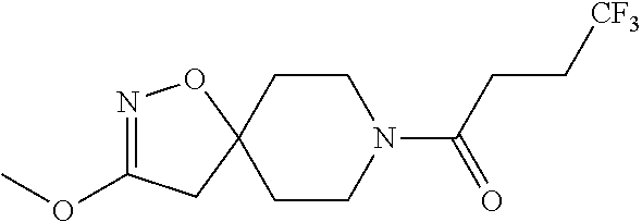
N1=C(OC)CC2(O1)CCN(C(CC[CF3])=O)CC2
